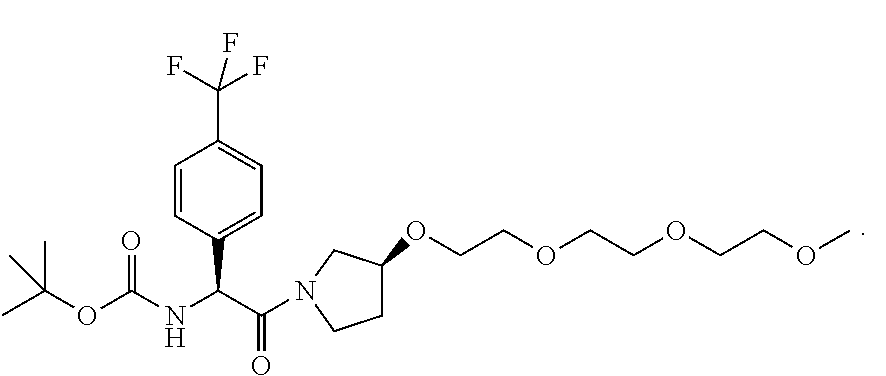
C1=CC(C(C(N2CC(OCCOCCOCCOC)CC2)=O)NC(OC(C)(C)C)=O)=CC=C1C(F)(F)F
